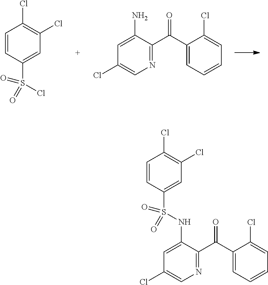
C1=CC(S(=O)(Cl)=O)=CC(Cl)=C1Cl.N1=C(C(C2=CC=CC=C2Cl)=O)C(N)=CC(Cl)=C1.N1=C(C(C2=CC=CC=C2Cl)=O)C(NS(C2=CC(Cl)=C(Cl)C=C2)(=O)=O)=CC(Cl)=C1
